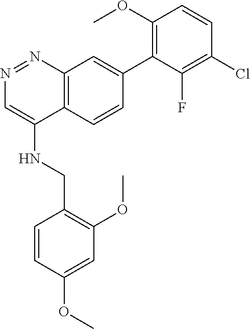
C1(OC)=C(C2=CC3=C(C=C2)C(NCC2=C(OC)C=C(OC)C=C2)=CN=N3)C(F)=C(Cl)C=C1
